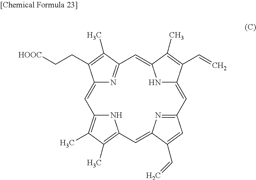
C12=CC3=C(C)C(C)=C(N3)C=C3N=C(C=C3C=C)C=C3NC(=CC(=N1)C(C)=C2CC[HOOC])C(C)=C3C=C
